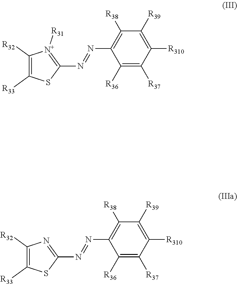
C1([R36])=C([R37])C([R310])=C([R39])C([R38])=C1N=NC1=[N+]([R31])C([R32])=C([R33])S1.C1([R36])=C([R37])C([R310])=C([R39])C([R38])=C1N=NC1=NC([R32])=C([R33])S1
